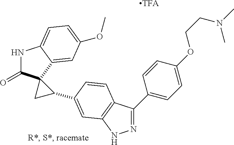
N1C(=O)C2(C3=CC(OC)=CC=C13)CC2C1=CC2=C(C(C3=CC=C(OCCN(C)C)C=C3)=NN2)C=C1.[TFA]
